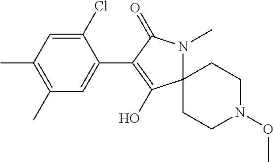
C1(Cl)=CC(C)=C(C)C=C1C1=C(O)C2(CCN(OC)CC2)N(C)C1=O
